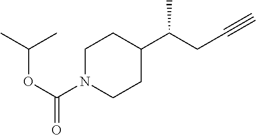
C(CC(C1CCN(C(OC(C)C)=O)CC1)C)#C
